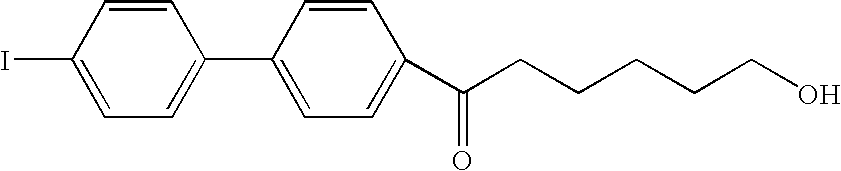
IC1=CC=C(C2=CC=C(C(CCCCCO)=O)C=C2)C=C1
